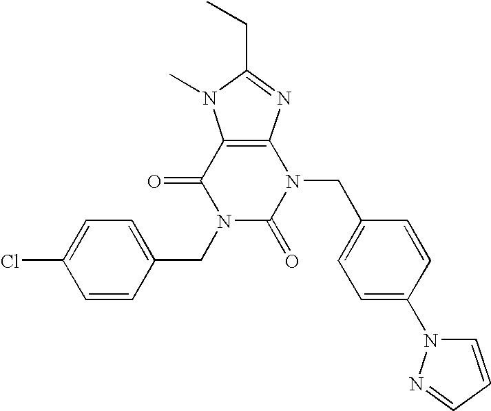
C12=C(N=C(CC)N1C)N(CC1=CC=C(N3C=CC=N3)C=C1)C(=O)N(CC1=CC=C(Cl)C=C1)C2=O
